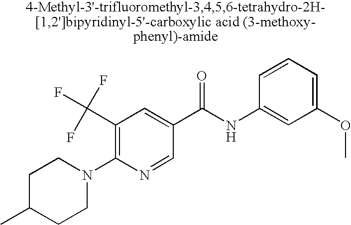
N1(C2=C(C(F)(F)F)C=C(C(NC3=CC(OC)=CC=C3)=O)C=N2)CCC(C)CC1
